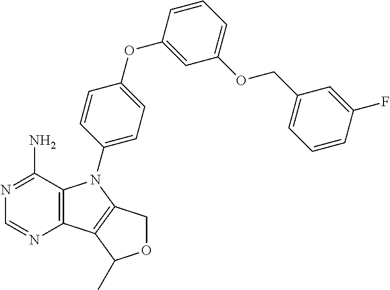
C12=C(C(N)=NC=N1)N(C1=CC=C(OC3=CC(OCC4=CC=CC(F)=C4)=CC=C3)C=C1)C1=C2C(C)OC1
